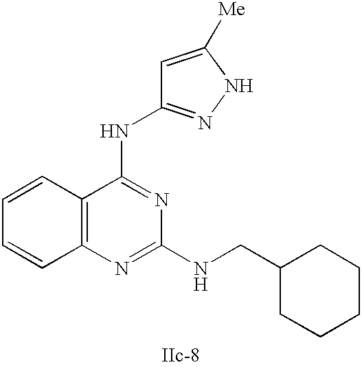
C12=C(N=C(NCC3CCCCC3)N=C1NC1=NNC([Me])=C1)C=CC=C2
